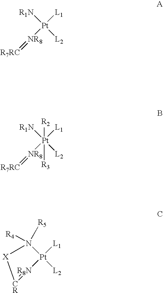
[R1N][Pt]([L1])([NR8]=[R7RC])[L2].[R1N][Pt]([L1])([NR8]=[R7RC])([L2])([R2])[R3].N1([R4])([R5])[Pt]([L1])([L2])[R8N]=[CR][X]1
